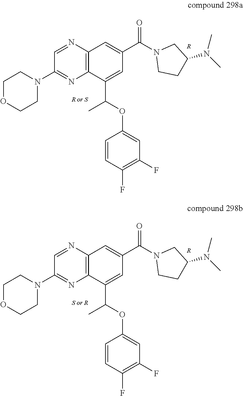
C1(N2CCOCC2)=NC2=C(N=C1)C=C(C(N1CCC(N(C)C)C1)=O)C=C2C(OC1=CC(F)=C(F)C=C1)C.[R].C1(N2CCOCC2)=NC2=C(N=C1)C=C(C(N1CCC(N(C)C)C1)=O)C=C2C(OC1=CC(F)=C(F)C=C1)C.[R]
